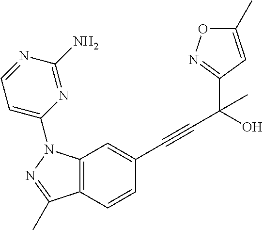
C12=C(C=CC(C#CC(C3=NOC(C)=C3)(C)O)=C1)C(C)=NN2C1=CC=NC(N)=N1
